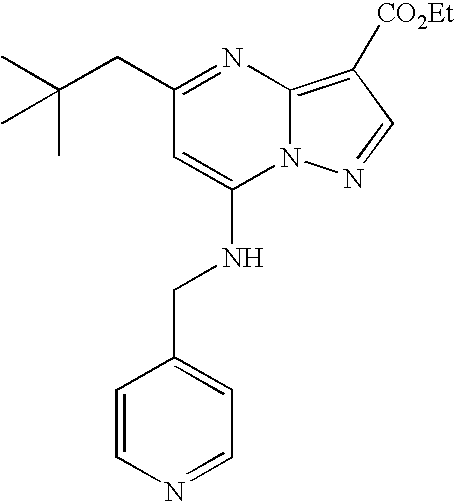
C1(CC(C)(C)C)=NC2=C([CO2Et])C=NN2C(NCC2=CC=NC=C2)=C1
